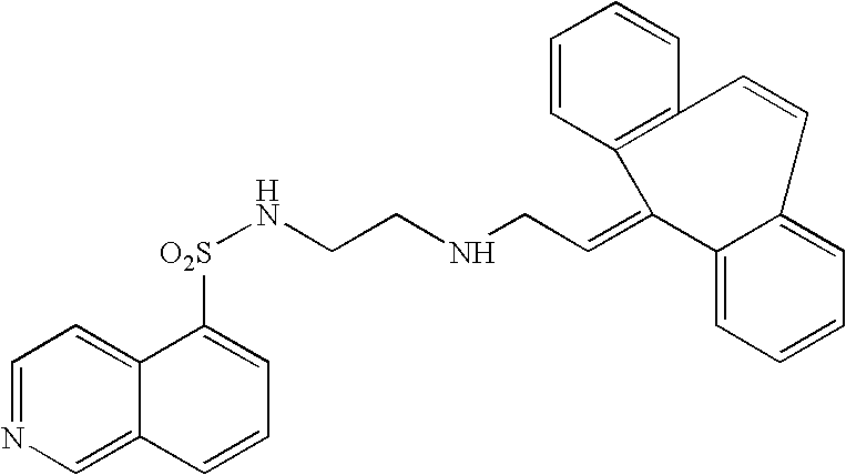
C1=NC=C2C(=C1)C([O2S]NCCNCC=C1C3=CC=CC=C3C=CC3=C1C=CC=C3)=CC=C2
